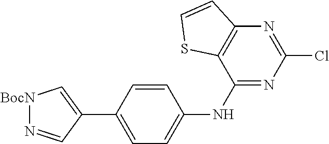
C12=C(N=C(Cl)N=C1NC1=CC=C(C3=C[BocN]N=C3)C=C1)C=CS2
